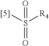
O=S(=O)([R4])[[5]]
